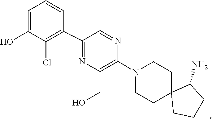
C1C2(CCCC2N)CCN(C2=C(CO)N=C(C3=C(Cl)C(O)=CC=C3)C(C)=N2)C1
